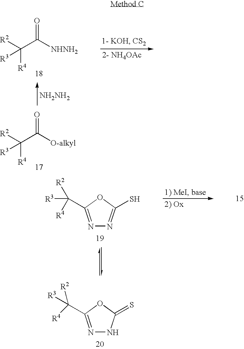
[R2]C(C([NHNH2])=O)([R4])[R3].[NH2NH2].[R2]C(C([O-alkyl])=O)([R4])[R3].N1=C(C([R3])([R2])[R4])OC(S)=N1.N1=C(C([R3])([R2])[R4])OC(=S)N1
